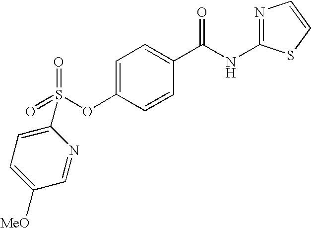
C1=C(OS(=O)(=O)C2=CC=C([MeO])C=N2)C=CC(C(NC2=NC=CS2)=O)=C1
